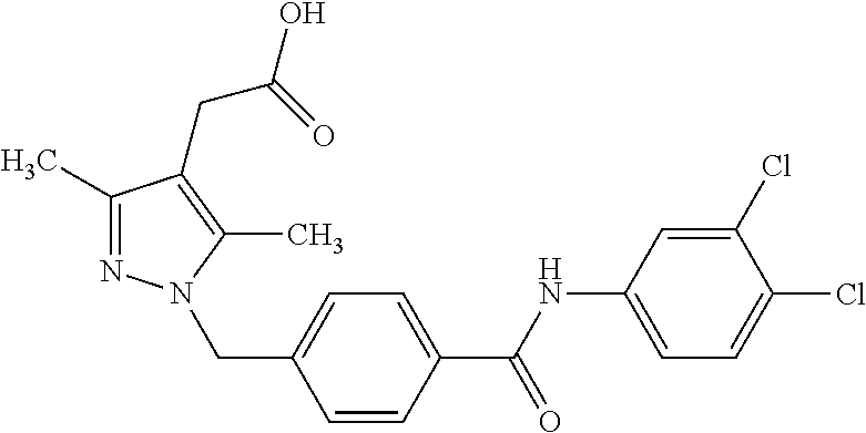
C1=C(Cl)C(Cl)=CC=C1NC(C1=CC=C(CN2N=C(C)C(CC(O)=O)=C2C)C=C1)=O
